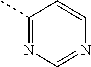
C1(C)=NC=NC=C1
